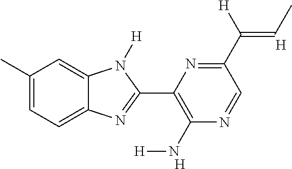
[H].C1(C)=CC=C2C(=C1)N([H])C(C1=C(N[H])N=CC(C(=CC)[H])=N1)=N2.[H]
